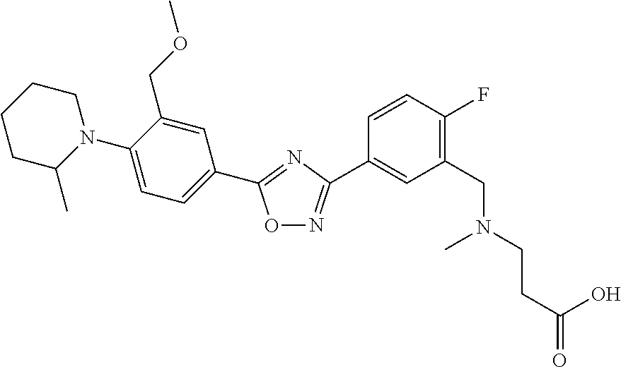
N1(C2=CC=C(C3=NC(C4=CC(CN(CCC(O)=O)C)=C(F)C=C4)=NO3)C=C2COC)CCCCC1C
